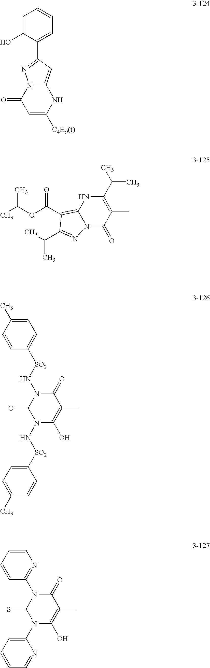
C1=C(O)C(C2=NN3C(=C2)NC([C4H9(t)])=CC3=O)=CC=C1.N12C(=O)C(C)=C(C(C)C)NC1=C(C(=O)OC(C)C)C(C(C)C)=N2.N1(N[SO2]C2=CC=C(C)C=C2)C(O)=C(C)C(=O)N(N[SO2]C2=CC=C(C)C=C2)C1=O.N1(C2=CC=CC=N2)C(O)=C(C)C(=O)N(C2=NC=CC=C2)C1=S
